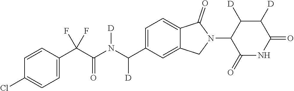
C1=CC(C(C(N(C(C2=CC=C3C(=C2)CN(C2C(=O)NC(=O)C([D])C2[D])C3=O)[D])[D])=O)(F)F)=CC=C1Cl
